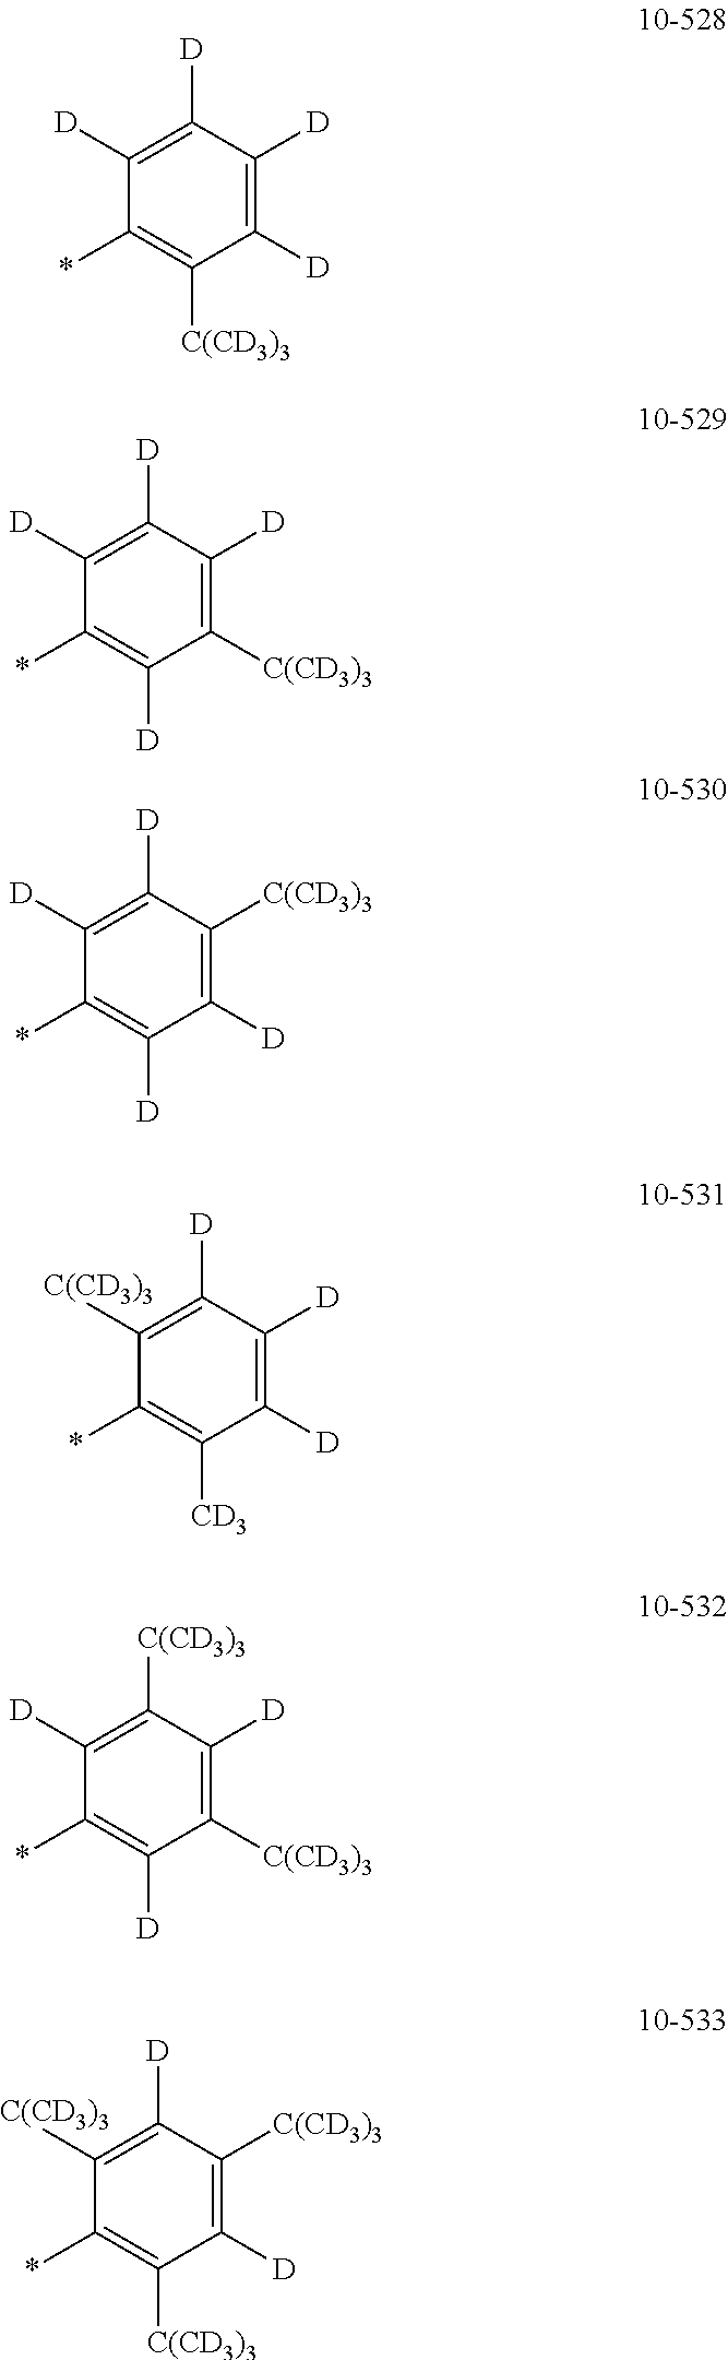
*C1=C([C(CD3)3])C([D])=C([C(CD3)3])C([D])=C1[C(CD3)3].*C1=C([D])C([C(CD3)3])=C([D])C([C(CD3)3])=C1[D].*C1=C([CD3])C([D])=C([D])C([D])=C1[C(CD3)3].*C1=C([D])C([D])=C([C(CD3)3])C([D])=C1[D].*C1=C([D])C([C(CD3)3])=C([D])C([D])=C1[D].*C1=C([C(CD3)3])C([D])=C([D])C([D])=C1[D]
